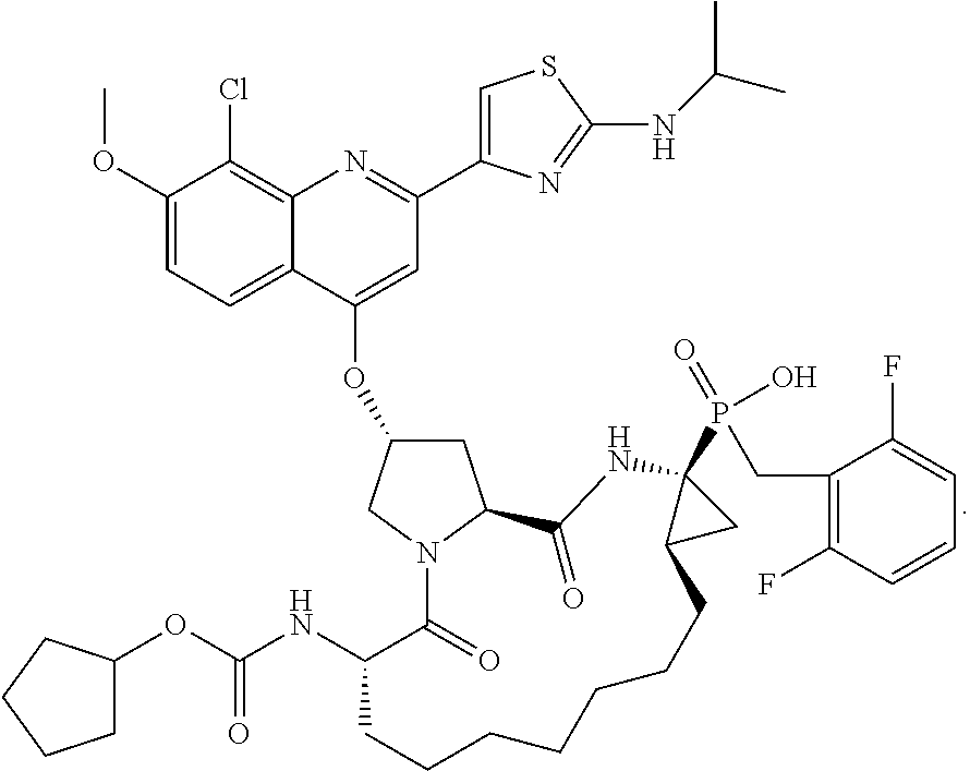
C12=C(Cl)C(OC)=CC=C1C(OC1CC3N(C1)C(=O)C(NC(OC1CCCC1)=O)CCCCCCCC1CC1(P(=O)(O)CC1=C(F)C=CC=C1F)NC3=O)=CC(C1=CSC(NC(C)C)=N1)=N2
